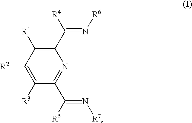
C1([R2])=C([R3])C(C(=N[R7])[R5])=NC(C(=N[R6])[R4])=C1[R1]
